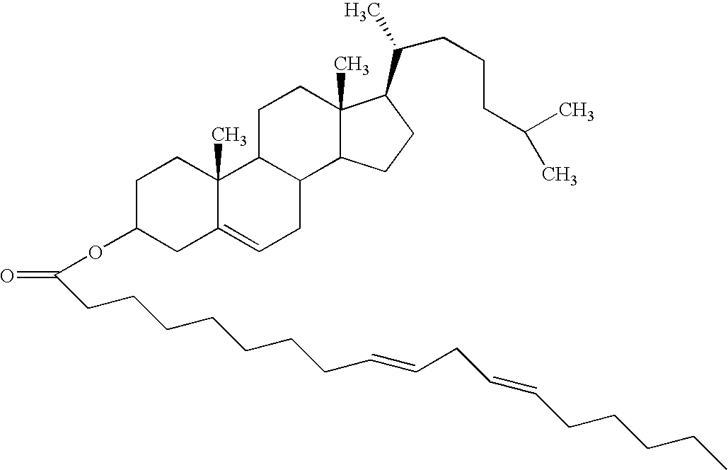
C1C(OC(CCCCCCCC=CCC=CCCCCC)=O)CC2=CCC3C(C2(C)C1)CCC1(C)C3CCC1C(CCCC(C)C)C
